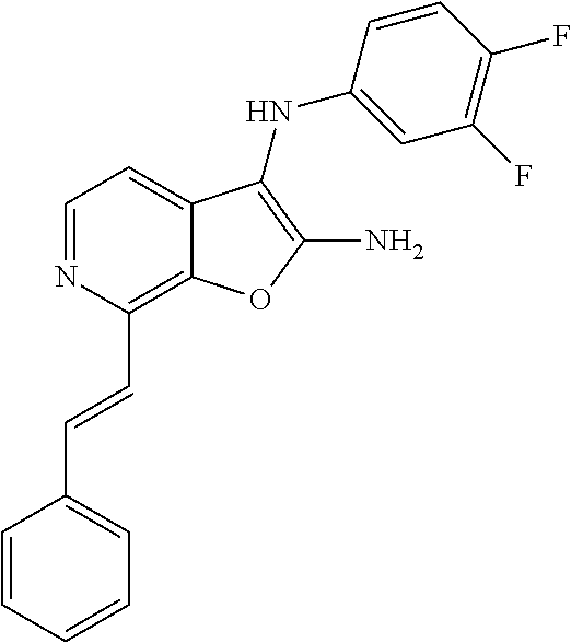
C1(C=CC2=CC=CC=C2)=C2C(=CC=N1)C(NC1=CC(F)=C(F)C=C1)=C(N)O2
